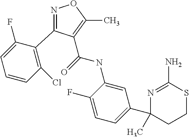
N1=C(C2=C(Cl)C=CC=C2F)C(C(=O)NC2=CC(C3(C)N=C(N)SCC3)=CC=C2F)=C(C)O1
